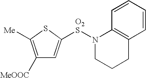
C1([MeOOC])=C([Me])SC([O2S]N2CCCC3=C2C=CC=C3)=C1
